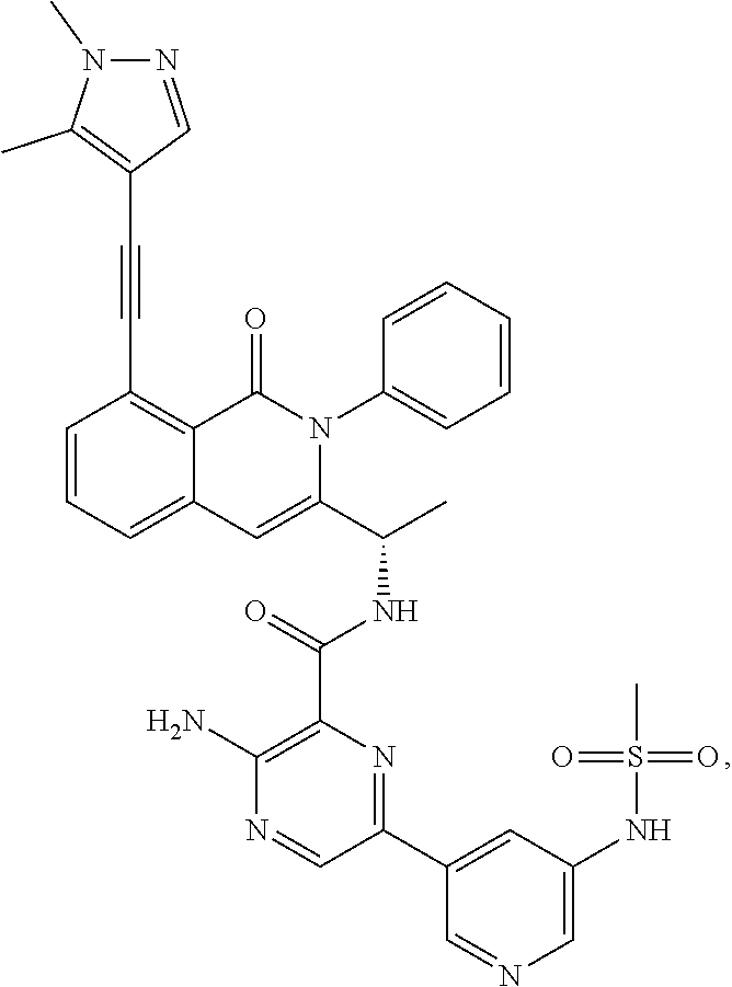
C1=CC=C2C(=C1C#CC1=C(C)N(C)N=C1)C(=O)N(C1=CC=CC=C1)C(C(C)NC(=O)C1=C(N)N=CC(C3=CC(NS(=O)(=O)C)=CN=C3)=N1)=C2
